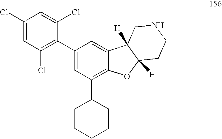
C1(Cl)=CC(Cl)=C(C2=CC(C3CCCCC3)=C3C(=C2)C2([H])C([H])(O3)CCNC2)C(Cl)=C1
